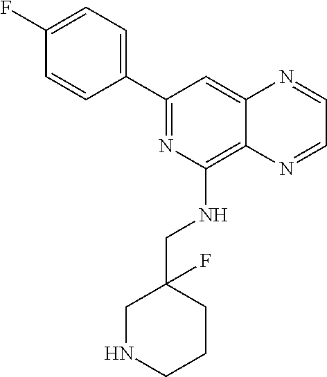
C1(C2=NC(NCC3(F)CNCCC3)=C3C(=C2)N=CC=N3)=CC=C(F)C=C1
